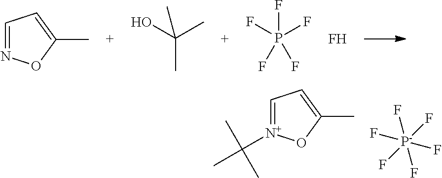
C1=[N+](C(C)(C)C)OC(C)=C1.[P-](F)(F)(F)(F)(F)F.C1=NOC(C)=C1.C(C)(O)(C)C.P(F)(F)(F)(F)F.F
